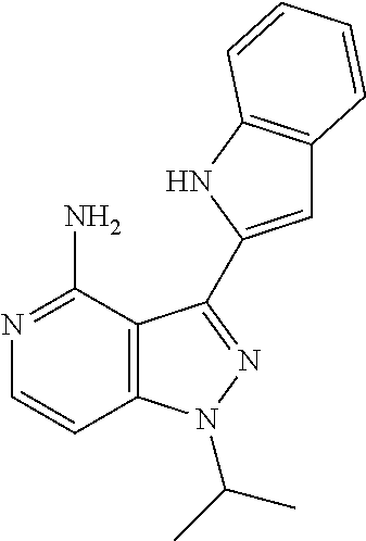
C12=C(N(C(C)C)N=C1C1=CC3=C(N1)C=CC=C3)C=CN=C2N
